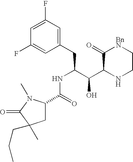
C1C(C(=O)NC(CC2=CC(F)=CC(F)=C2)C(C2NCC[BnN]C2=O)O)N(C)C(=O)C1(CCC)C
